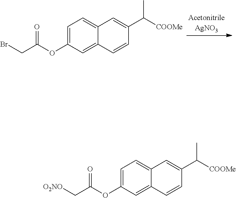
C1=C(OC(CBr)=O)C=C2C(=C1)C=C(C([COOMe])C)C=C2.C1=C(OC(C[O2NO])=O)C=C2C(=C1)C=C(C([COOMe])C)C=C2
